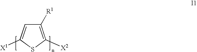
C1([R1])=C([X2])SC([X1])=C1
